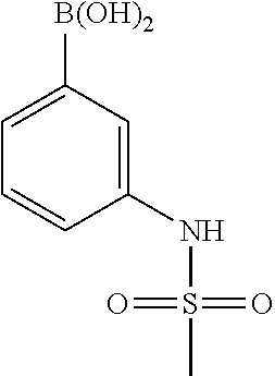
C1(NS(C)(=O)=O)=CC([B(OH)2])=CC=C1
